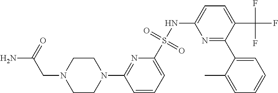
C1=CC=C(S(NC2=CC=C(C(F)(F)F)C(C3=CC=CC=C3C)=N2)(=O)=O)N=C1N1CCN(CC(N)=O)CC1
